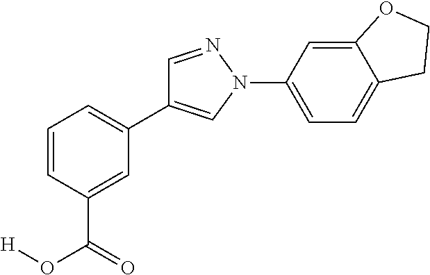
C1=CC(C(O[H])=O)=CC(C2=CN(C3=CC=C4C(=C3)OCC4)N=C2)=C1
